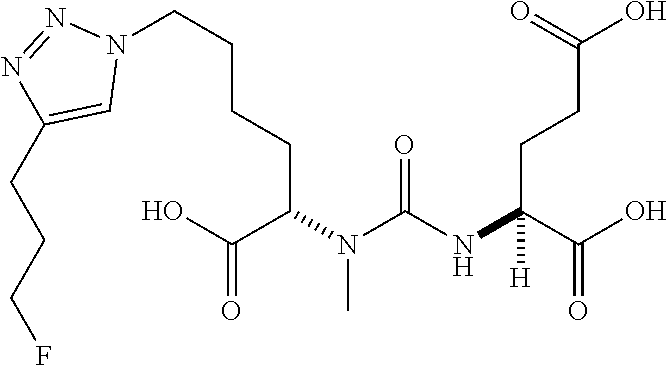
OC(C(N(C(NC(C(O)=O)([H])CCC(O)=O)=O)C)CCCCN1N=NC(CCCF)=C1)=O
